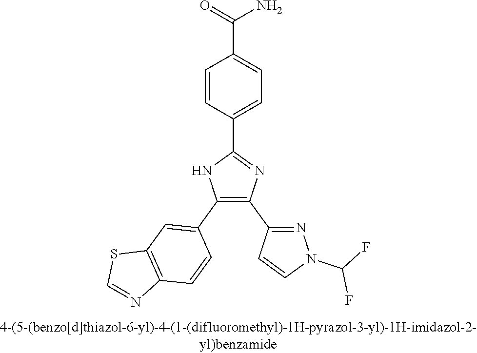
C1(C2=NC(C3=NN(C(F)F)C=C3)=C(C3=CC4=C(C=C3)N=CS4)N2)=CC=C(C(=O)N)C=C1
